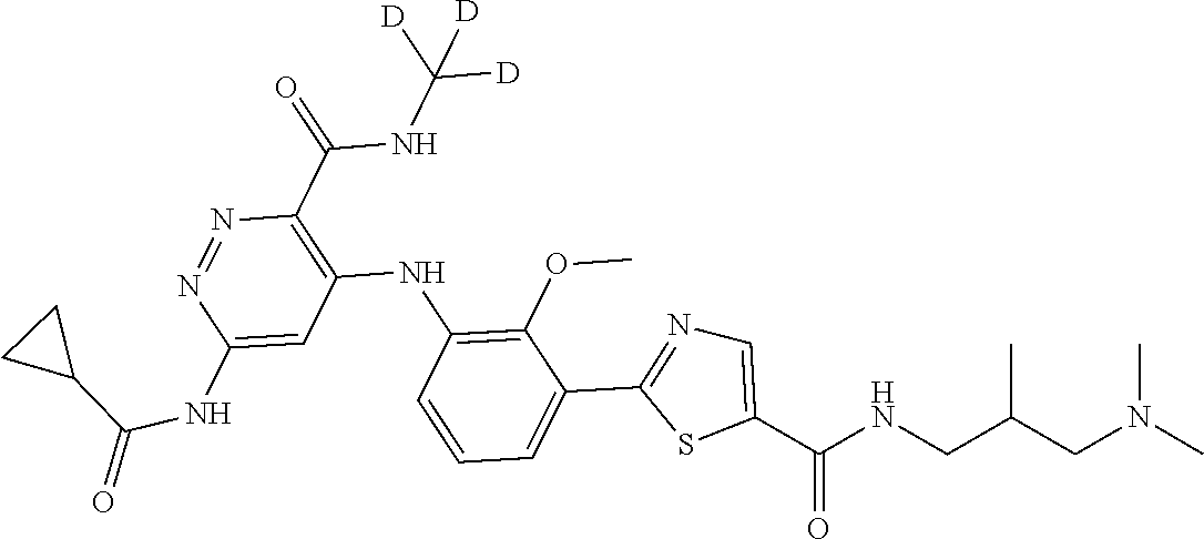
C1(C(NC([D])([D])[D])=O)=C(NC2=C(OC)C(C3=NC=C(C(NCC(CN(C)C)C)=O)S3)=CC=C2)C=C(NC(=O)C2CC2)N=N1
